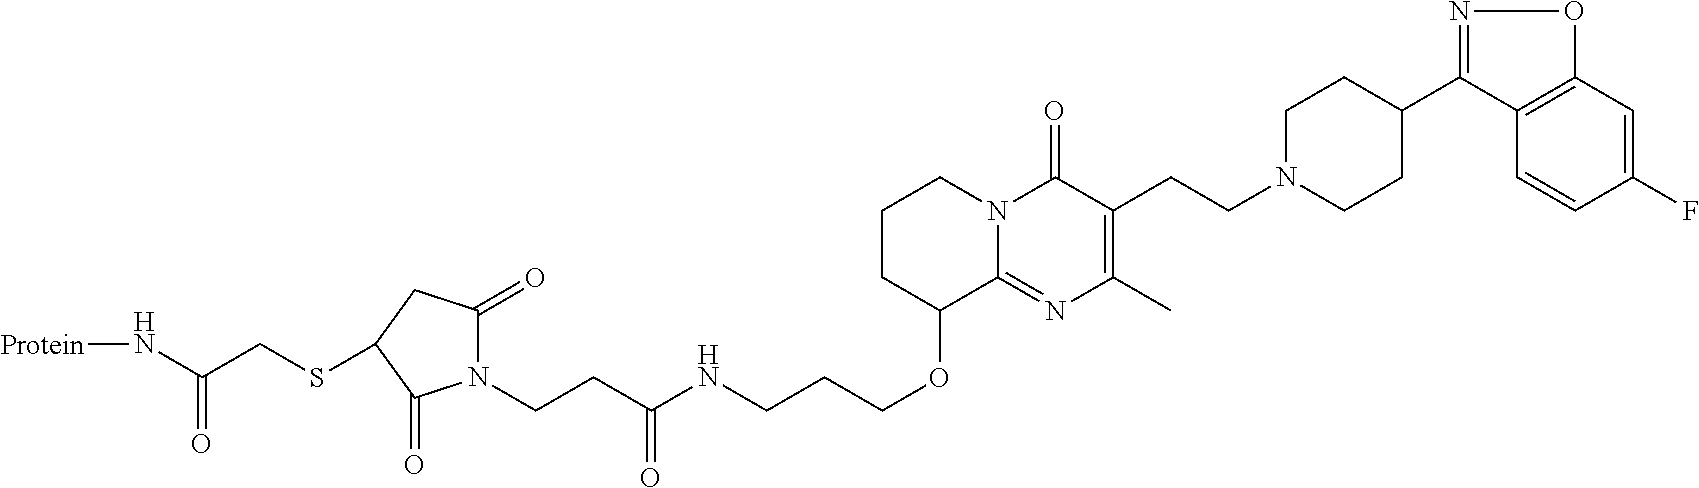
N1=C(C2CCN(CCC3=C(C)N=C4N(C3=O)CCCC4OCCCNC(CCN3C(=O)CC(SCC(N[Protein])=O)C3=O)=O)CC2)C2=C(O1)C=C(F)C=C2
